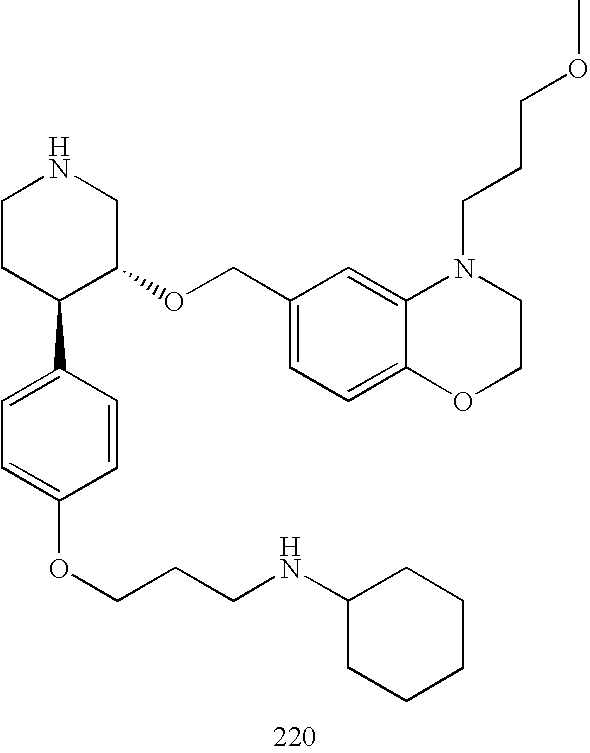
C1CC(C2=CC=C(OCCCNC3CCCCC3)C=C2)C(OCC2=CC=C3C(=C2)N(CCCOC)CCO3)CN1
